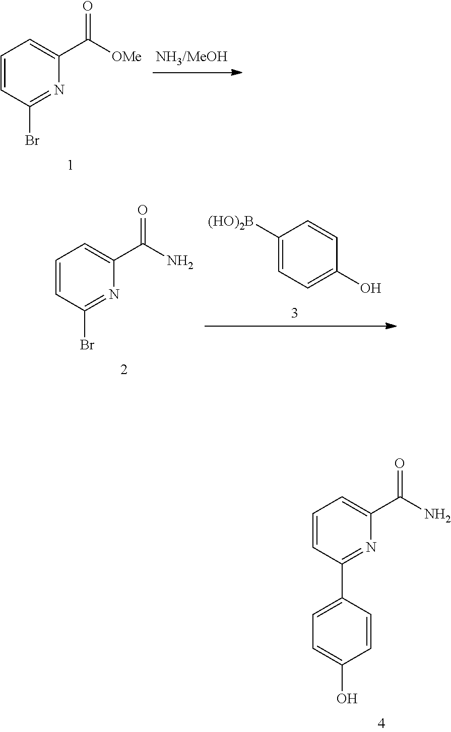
C1=CC(C2=CC=C(O)C=C2)=NC(C(N)=O)=C1.C1=CC(Br)=NC(C([OMe])=O)=C1.C1=CC(Br)=NC(C(N)=O)=C1.C1([(HO)2B])=CC=C(O)C=C1
